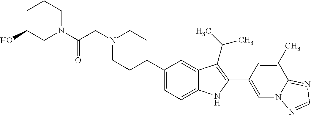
C1(C2CCN(CC(N3CCCC(O)C3)=O)CC2)=CC=C2C(=C1)C(C(C)C)=C(C1=CN3C(=NC=N3)C(C)=C1)N2
